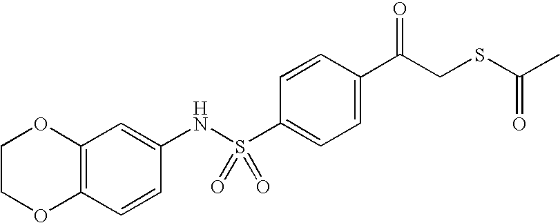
S(C1=CC=C(C(CSC(C)=O)=O)C=C1)(NC1=CC2=C(C=C1)OCCO2)(=O)=O
